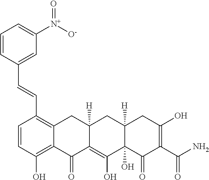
C1=CC(O)=C2C(=C1C=CC1=CC([N+]([O-])=O)=CC=C1)CC1([H])C(=C(O)C3(O)C([H])(C1)CC(O)=C(C(N)=O)C3=O)C2=O
